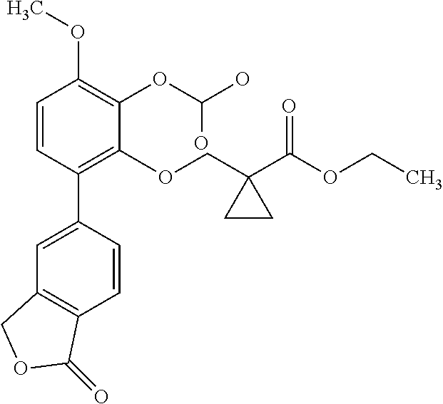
C1=CC(C2=CC3=C(C=C2)C(=O)OC3)=C(OCC2(C(OCC)=O)CC2)C(OC(O)O)=C1OC
